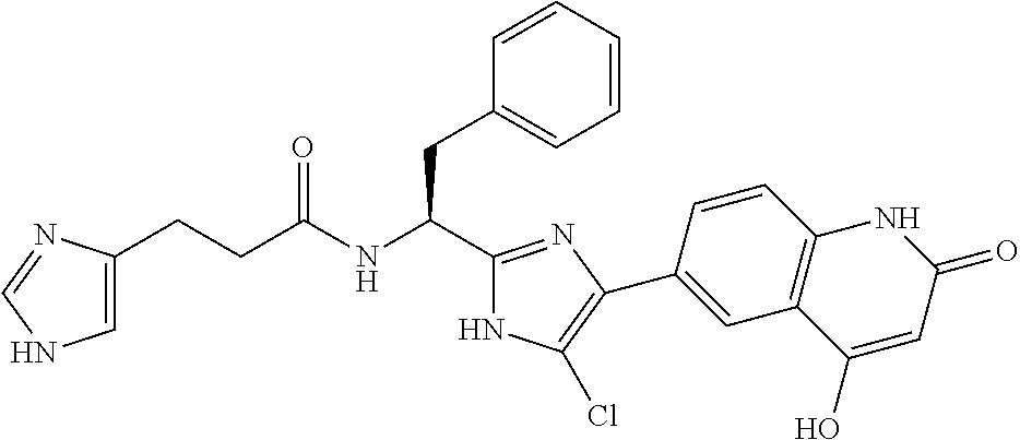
C(CC(NC(C1=NC(C2=CC3=C(C=C2)NC(=O)C=C3O)=C(Cl)N1)CC1=CC=CC=C1)=O)C1=CNC=N1
